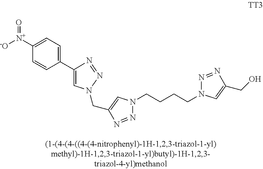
[-O][N+](C1=CC=C(C2=CN(CC3=CN(CCCCN4N=NC(CO)=C4)N=N3)N=N2)C=C1)=O
